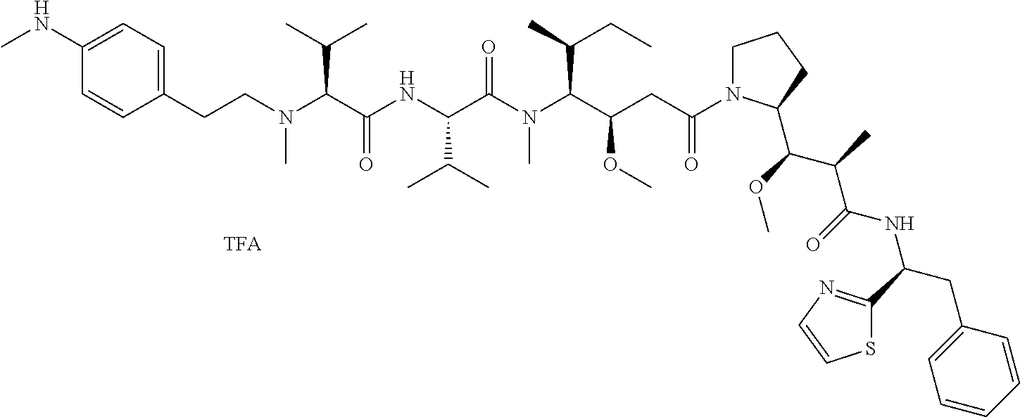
C1=CC(NC)=CC=C1CCN(C(C(NC(C(N(C(C(CC(N1CCCC1C(C(C(NC(C1=NC=CS1)CC1=CC=CC=C1)=O)C)OC)=O)OC)C(C)CC)C)=O)C(C)C)=O)C(C)C)C
